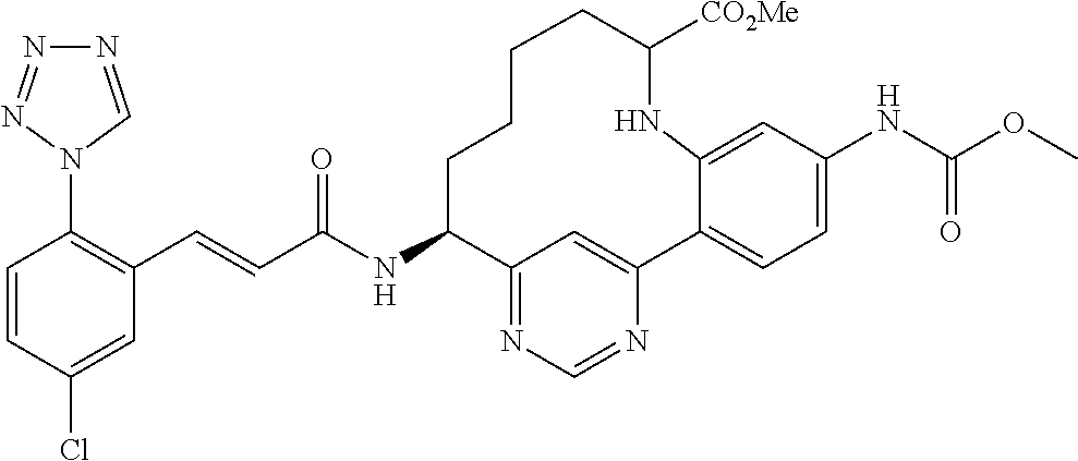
C1=CC(Cl)=CC(C=CC(NC2C3=NC=NC(=C3)C3=CC=C(NC(OC)=O)C=C3NC([CO2Me])CCCC2)=O)=C1N1C=NN=N1
